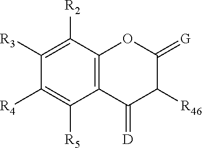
C1([R3])=C([R2])C2=C(C([R5])=C1[R4])C(=[D])C([R46])C(=[G])O2
